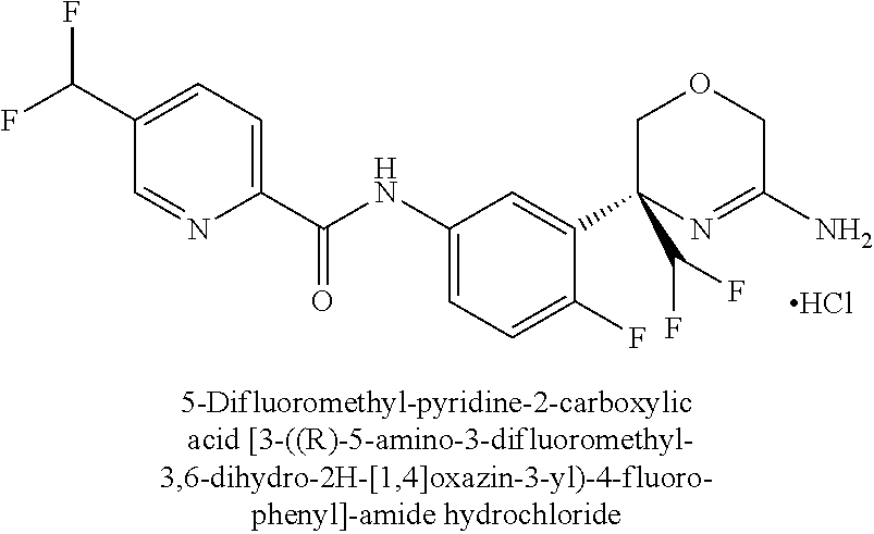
Cl.C1OCC(N)=NC1(C(F)F)C1=CC(NC(C2=CC=C(C(F)F)C=N2)=O)=CC=C1F
